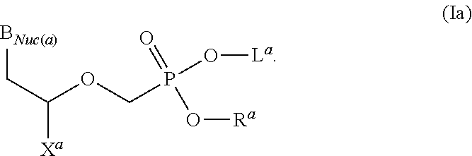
[BNuc(a)]CC(OCP(O[La])(=O)O[Ra])[Xa]
